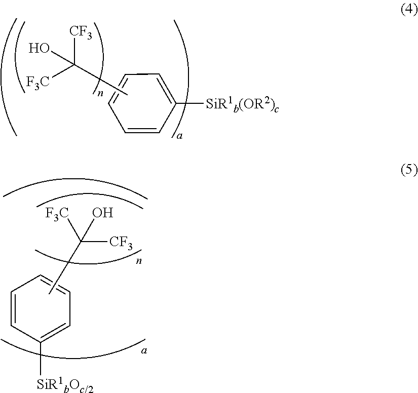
C1=C([SiR1b(OR2)c])C=CC=C1.CC([F3C])([CF3])O.C1=CC([SiR1bOc/2])=CC=C1.CC([F3C])([CF3])O
